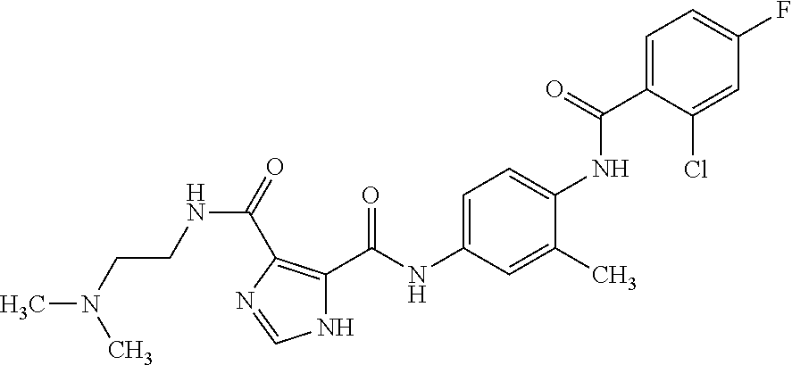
C1=C(C(=O)NC2=CC=C(NC(=O)C3=C(C(=O)NCCN(C)C)N=CN3)C=C2C)C(Cl)=CC(F)=C1
